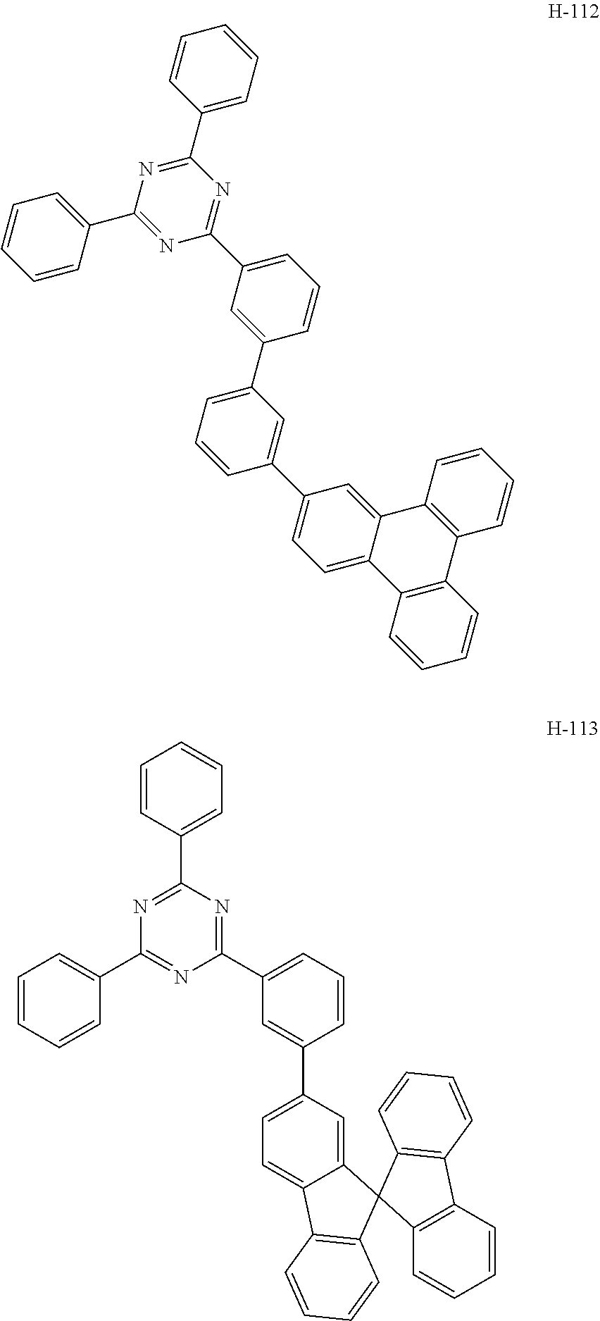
C1(C2=CC(C3=NC(C4=CC=CC=C4)=NC(C4=CC=CC=C4)=N3)=CC=C2)=CC=C2C(=C1)C1(C3=C2C=CC=C3)C2=C(C3=C1C=CC=C3)C=CC=C2.C1(C2=CC=CC=C2)=NC(C2=CC=CC=C2)=NC(C2=CC=CC(C3=CC=CC(C4=CC=C5C(=C4)C4=C(C6=C5C=CC=C6)C=CC=C4)=C3)=C2)=N1
